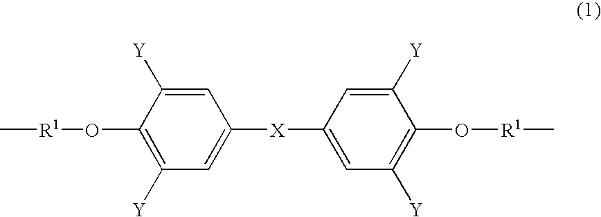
C1=C([X]C2=CC([Y])=C(O[R1]C)C([Y])=C2)C=C([Y])C(O[R1]C)=C1[Y]
